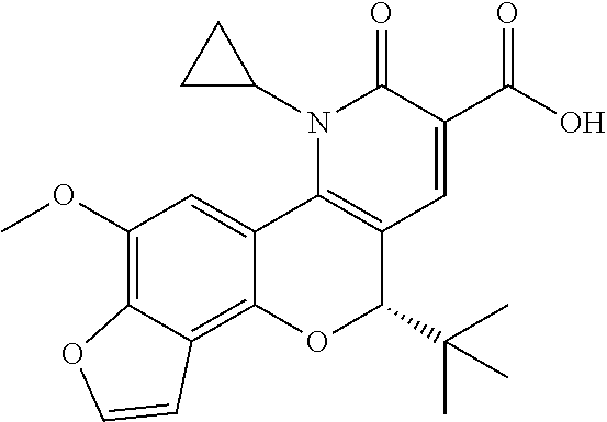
C1(OC)=C2C(=C3C(=C1)C1=C(C(C(C)(C)C)O3)C=C(C(O)=O)C(=O)N1C1CC1)C=CO2
